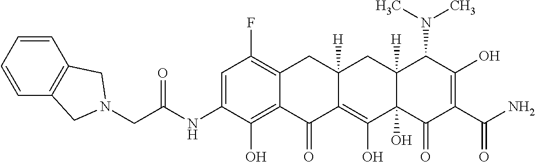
C1=C(NC(CN2CC3=C(C2)C=CC=C3)=O)C(O)=C2C(=C1F)CC1([H])C(=C(O)C3(O)C([H])(C1)C(N(C)C)C(O)=C(C(N)=O)C3=O)C2=O
